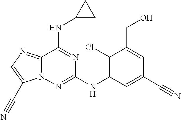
C1(Cl)=C(NC2=NN3C(=NC=C3C#N)C(NC3CC3)=N2)C=C(C#N)C=C1CO
